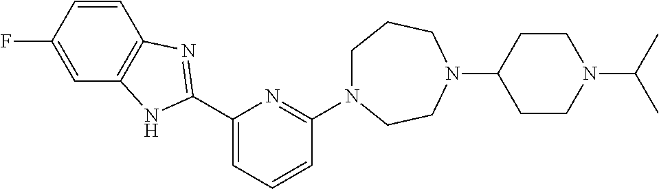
C1(C2=NC3=C(C=C(F)C=C3)N2)=CC=CC(N2CCCN(C3CCN(C(C)C)CC3)CC2)=N1
